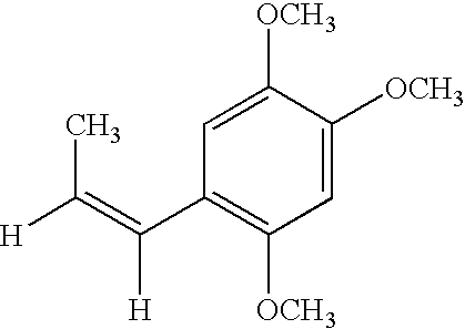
C1=C([OCH3])C([OCH3])=CC(C(=C([H])C)[H])=C1[OCH3]
